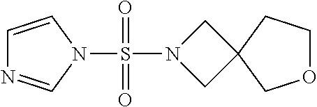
C1=CN(S(N2CC3(C2)COCC3)(=O)=O)C=N1
